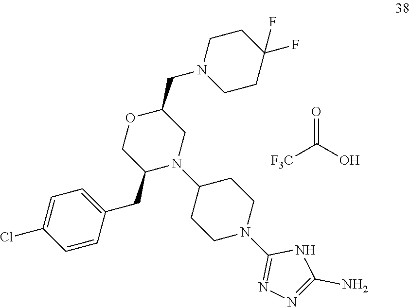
[F3C]C(O)=O.C1=CC(CC2N(C3CCN(C4=NN=C(N)N4)CC3)CC(CN3CCC(F)(F)CC3)OC2)=CC=C1Cl
